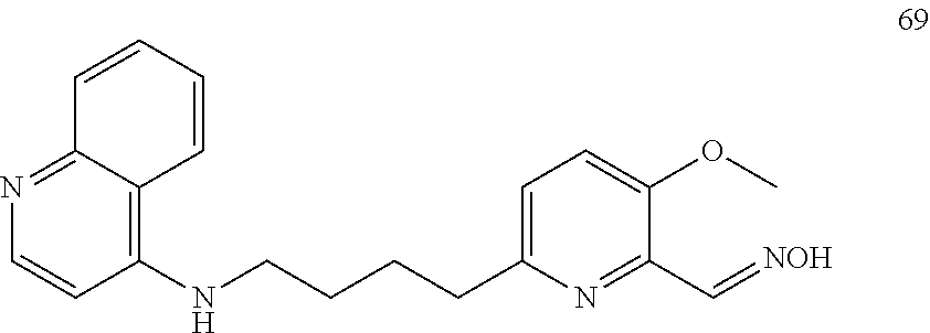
C1=CC(NCCCCC2=CC=C(OC)C(C=[NOH])=N2)=C2C(=N1)C=CC=C2
